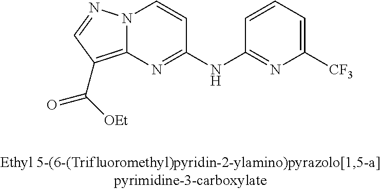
N12C(=C(C([OEt])=O)C=N1)N=C(NC1=NC([CF3])=CC=C1)C=C2
